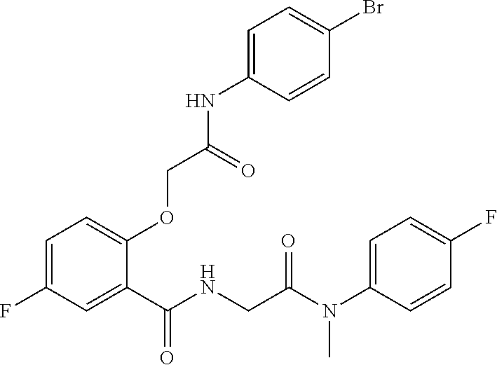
C1=C(F)C=C(C(NCC(N(C2=CC=C(F)C=C2)C)=O)=O)C(OCC(NC2=CC=C(Br)C=C2)=O)=C1
